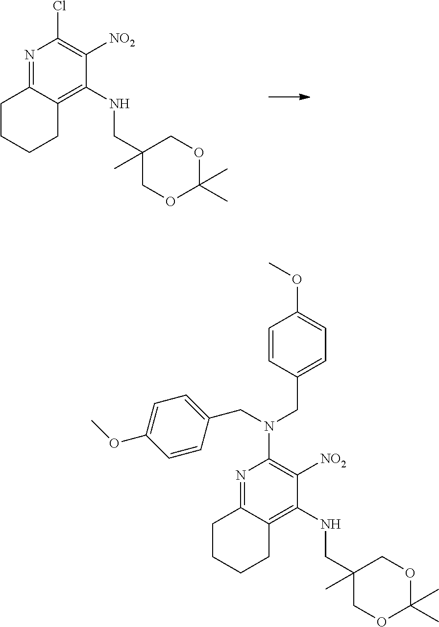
N1=C2C(=C(NCC3(C)COC(C)(C)OC3)C([NO2])=C1Cl)CCCC2.N1=C2C(=C(NCC3(C)COC(C)(C)OC3)C([NO2])=C1N(CC1=CC=C(OC)C=C1)CC1=CC=C(OC)C=C1)CCCC2
